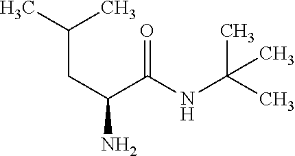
CC(C)CC(N)C(NC(C)(C)C)=O
